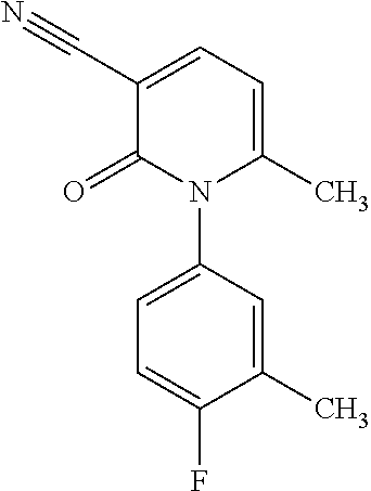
C1(N2C(C)=CC=C(C#N)C2=O)=CC=C(F)C(C)=C1
